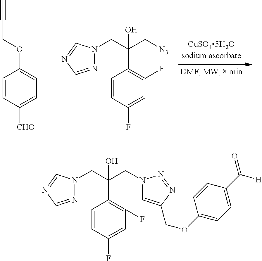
C1=CC([CHO])=CC=C1OCC#C.C1=CC(F)=CC(F)=C1C(CN1N=CN=C1)(C[N3])O.C1=CC(F)=CC(F)=C1C(CN1N=CN=C1)(CN1C=C(COC2=CC=C(C(=O)[H])C=C2)N=N1)O
